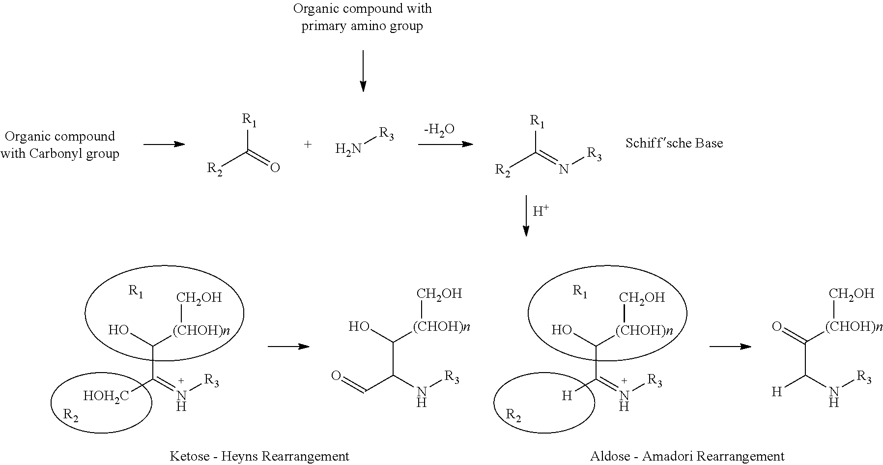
O=C([(CHOH)n][CH2OH])C(N[R3])[H].OC([(CHOH)n][CH2OH])C(=N[R3])[H].[R2].[R1].OC([(CHOH)n][CH2OH])C(=N[R3])[HOH2C].[R2].OC([(CHOH)n][CH2OH])C(N[R3])C=O.[R1].[H].[R1]C(=N[R3])[R2].[-H2O].[R1]C(=O)[R2].N[R3]
